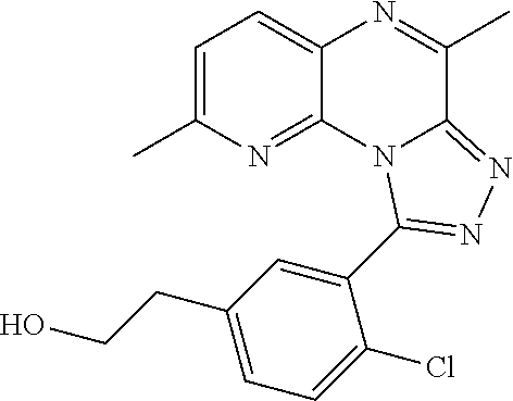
C1=C(C)N=C2C(=C1)N=C(C)C1=NN=C(C3=CC(CCO)=CC=C3Cl)N21
